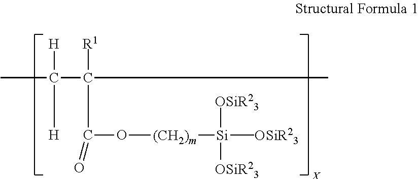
CC(C([R1])(C(O[(CH2)m][Si]([OSiR23])(C)([OSiR23])[OSiR23])=O)C)([H])[H]
